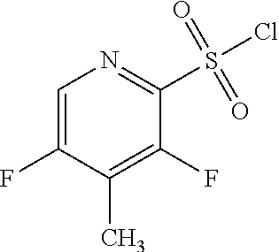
C1=C(F)C(C)=C(F)C(S(Cl)(=O)=O)=N1
